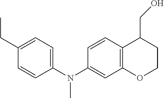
C1=CC(N(C2=CC3=C(C=C2)C(CO)CCO3)C)=CC=C1CC
